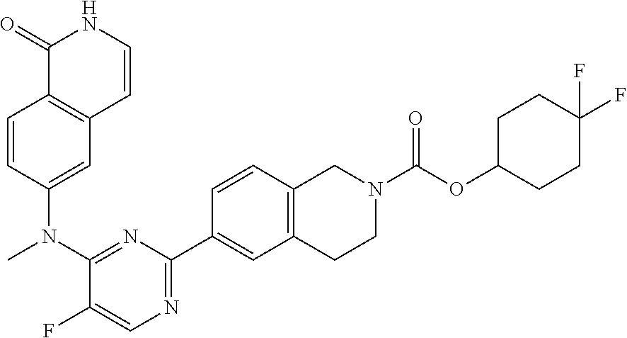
C1=CC(N(C2=NC(C3=CC4=C(C=C3)CN(C(OC3CCC(F)(F)CC3)=O)CC4)=NC=C2F)C)=CC2=C1C(=O)NC=C2
